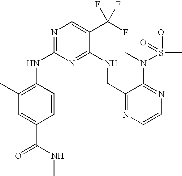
C1(NC2=NC=C(C(F)(F)F)C(NCC3=NC=CN=C3N(C)S(C)(=O)=O)=N2)=C(C)C=C(C(NC)=O)C=C1
